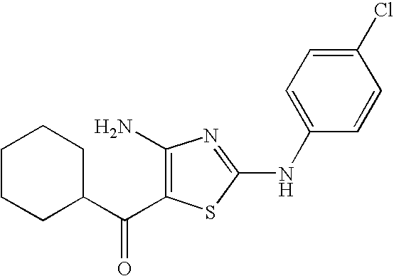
C1CCC(C(=O)C2=C(N)N=C(NC3=CC=C(Cl)C=C3)S2)CC1
